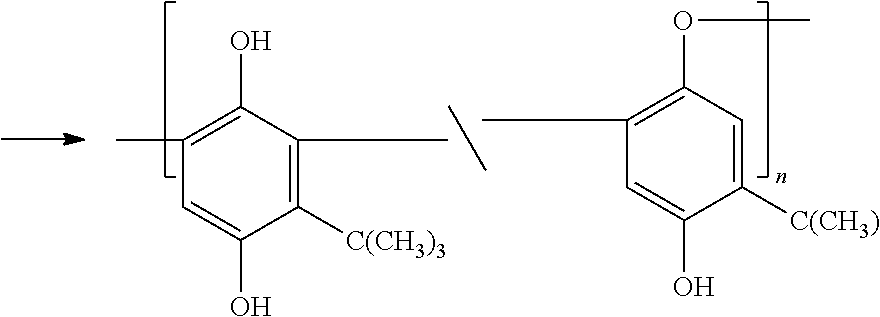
C1([C(CH3)3])=C(C)C(O)=C(C)C=C1O.C1([C(CH3)])=CC(OC)=C(C)C=C1O
